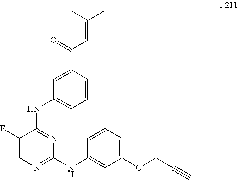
C1(F)=CN=C(NC2=CC(OCC#C)=CC=C2)N=C1NC1=CC=CC(C(=O)C=C(C)C)=C1
